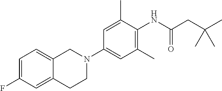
C1(F)=CC=C2C(=C1)CCN(C1=CC(C)=C(NC(CC(C)(C)C)=O)C(C)=C1)C2
